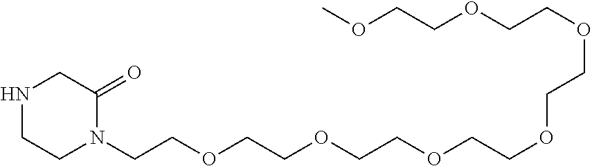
COCCOCCOCCOCCOCCOCCOCCN1CCNCC1=O
